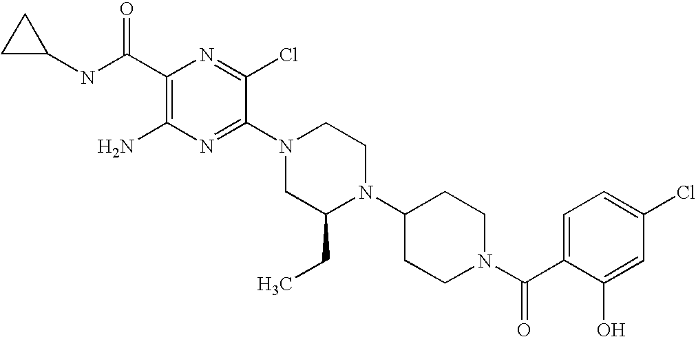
C1(C(NC2CC2)=O)=C(N)N=C(N2CC(CC)N(C3CCN(C(C4=CC=C(Cl)C=C4O)=O)CC3)CC2)C(Cl)=N1
